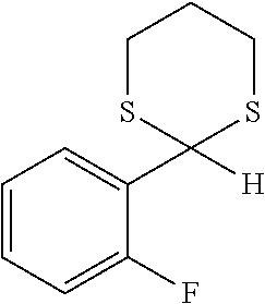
C1=CC=C(F)C(C2([H])SCCCS2)=C1
